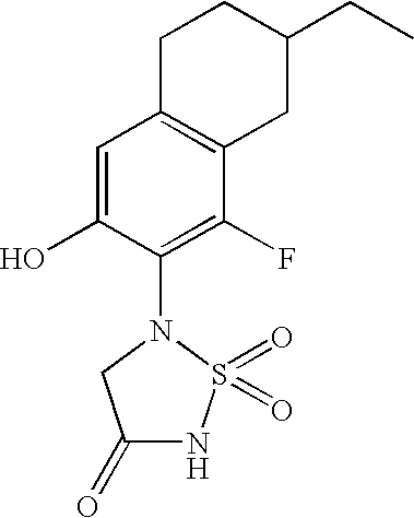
C1(=O)NS(=O)(=O)N(C2=C(F)C3=C(C=C2O)CCC(CC)C3)C1
